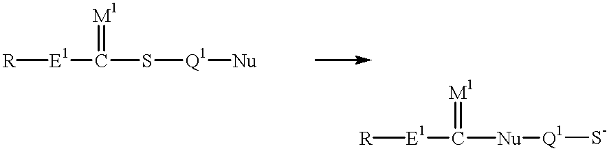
[R][E1]C(=[M1])S[Q1][Nu].[R][E1]C(=[M1])[Nu][Q1][S-]
